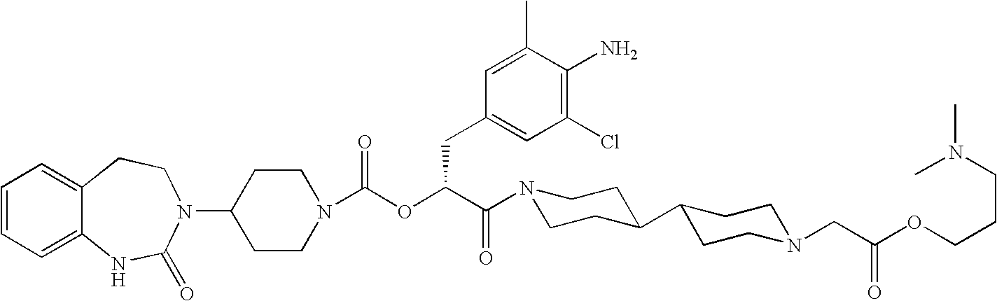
C1(N2C(=O)NC3=CC=CC=C3CC2)CCN(C(OC(C(=O)N2CCC(C3CCN(CC(OCCCN(C)C)=O)CC3)CC2)CC2=CC(Cl)=C(N)C(C)=C2)=O)CC1
